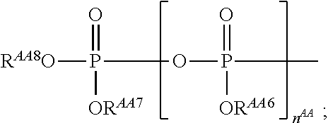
O(P(=O)([ORAA6])C)P([RAA8O])(=O)[ORAA7]
